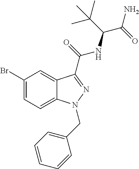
C1(Br)=CC=C2C(=C1)C(C(=O)NC(C(=O)N)C(C)(C)C)=NN2CC1=CC=CC=C1
